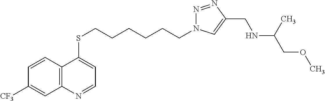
C12=C(C=CC([CF3])=C1)C(SCCCCCCN1N=NC(CNC(COC)C)=C1)=CC=N2
